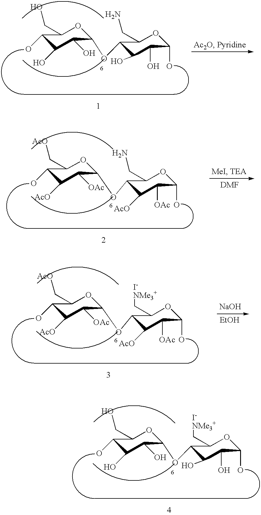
C1(O)C(O)C(O)C(OC2C(O)C(O)C(O)OC2CN)OC1CO.C1(O)C([AcO])C([OAc])C(OC2C([AcO])C([OAc])C(O)OC2CN)OC1C[AcO].C1(O)C(O)C(O)C(OC2C(O)C(O)C(O)OC2C[I-NMe3+])OC1CO.C1(O)C([AcO])C([OAc])C(OC2C([AcO])C([OAc])C(O)OC2C[I-NMe3+])OC1C[AcO].[NaOH].[EtOH]
